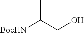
[BocHN]C(CO)C
